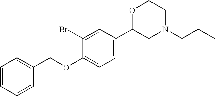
C1=CC=CC(COC2=CC=C(C3CN(CCC)CCO3)C=C2Br)=C1
